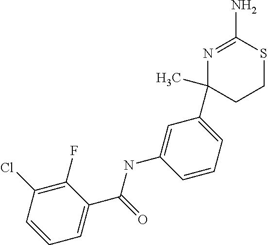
C1SC(N)=NC(C2=CC=CC(NC(=O)C3=CC=CC(Cl)=C3F)=C2)(C)C1
